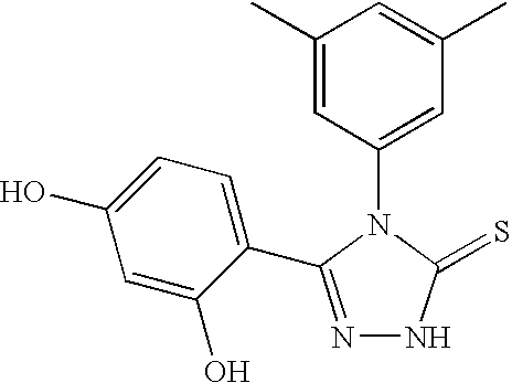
C1(N2C(=S)NN=C2C2=CC=C(O)C=C2O)=CC(C)=CC(C)=C1
